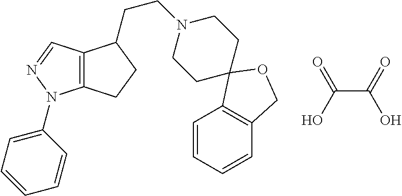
C12=C(C=NN1C1=CC=CC=C1)C(CCN1CCC3(CC1)C1=C(C=CC=C1)CO3)CC2.C(C(=O)O)(O)=O
